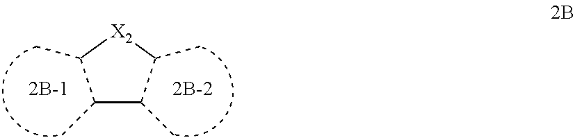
C1(C)C(C)C(C)[X2]C1C
